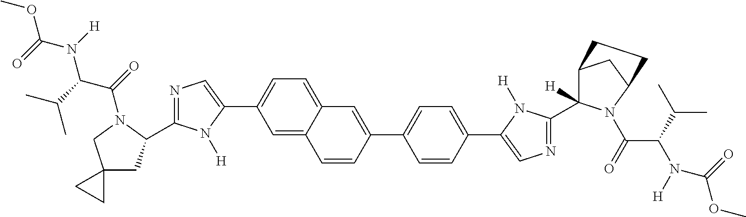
COC(N([H])C(C(C)C)C(=O)N1C(C2=NC=C(C3=CC=C4C(=C3)C=CC(C3=CC=C(C5=CN=C(C6([H])C7CC(N6C(=O)C(C(C)C)N([H])C(=O)OC)CC7)N5[H])C=C3)=C4)N2[H])CC2(C1)CC2)=O
